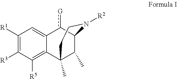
[R3]C1=C([R1])C=C2C(=C1[R5])C1(C)C(C)C(c2[G])N([R2])CC1
